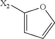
C1([X2])=CC=CO1
